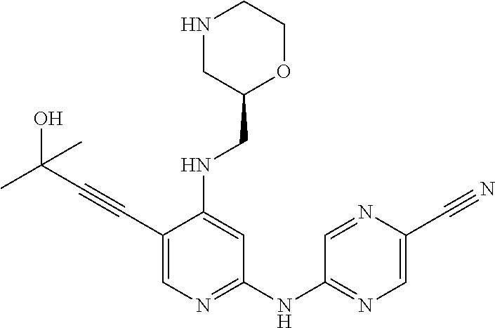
C1(C#CC(O)(C)C)=CN=C(NC2=NC=C(C#N)N=C2)C=C1NCC1OCCNC1
